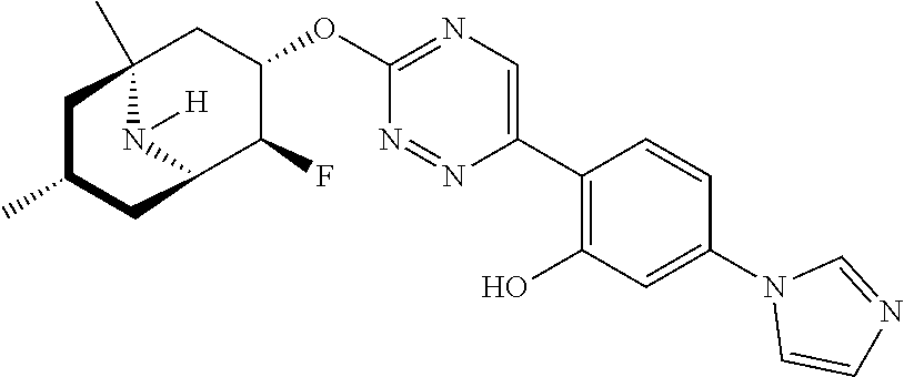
C12(C)CC(OC3=NC=C(C4=C(O)C=C(N5C=CN=C5)C=C4)N=N3)C(F)C(N1[H])CC(C)C2
